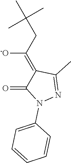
C([-O])(=C1C(=O)N(C2=CC=CC=C2)N=C1C)CC(C)(C)C
